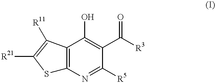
S1C2=C(C([R11])=C1[R21])C(O)=C(C([R3])=O)C([R5])=N2
